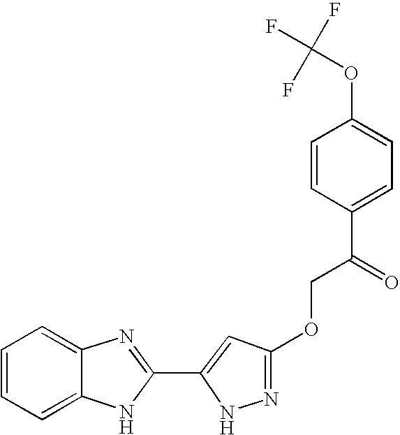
C1=C2C(=CC=C1)N=C(C1=CC(OCC(C3=CC=C(OC(F)(F)F)C=C3)=O)=NN1)N2
